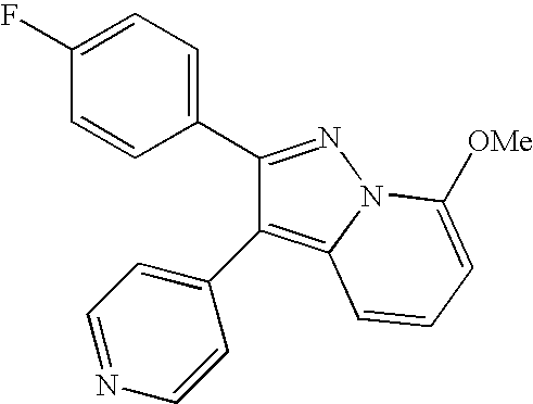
C1(C2=NN3C(=C2C2=CC=NC=C2)C=CC=C3[OMe])=CC=C(F)C=C1
